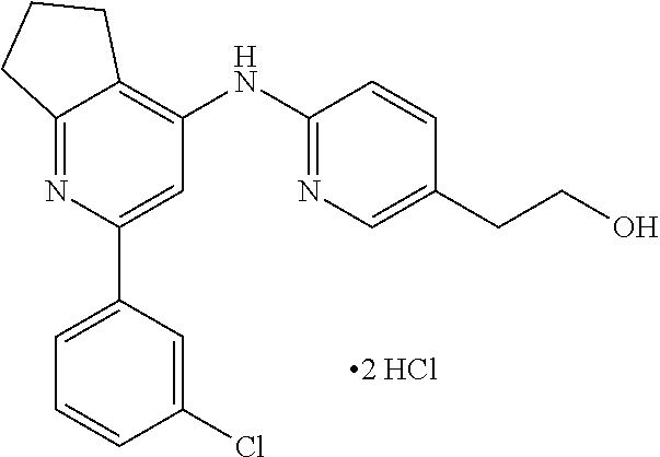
[2 HCl].C12=NC(C3=CC=CC(Cl)=C3)=CC(NC3=NC=C(CCO)C=C3)=C1CCC2
